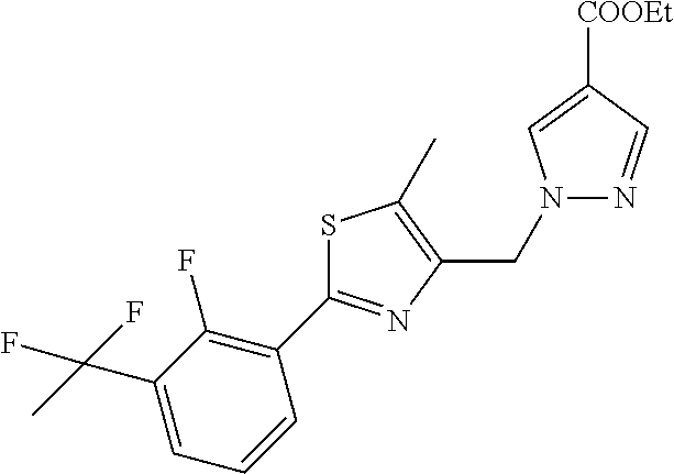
N1(CC2=C(C)SC(C3=C(F)C(C(C)(F)F)=CC=C3)=N2)N=CC([COOEt])=C1
